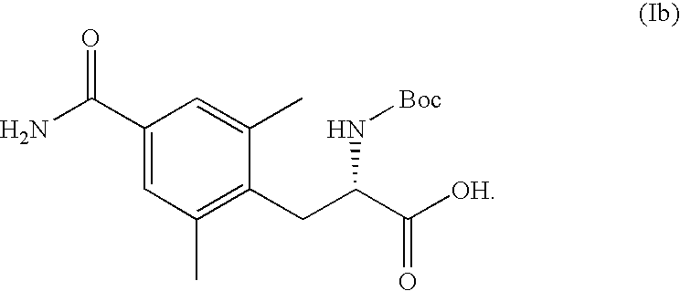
C1(C(N)=O)=CC(C)=C(CC(C([OH])=O)N[Boc])C(C)=C1
